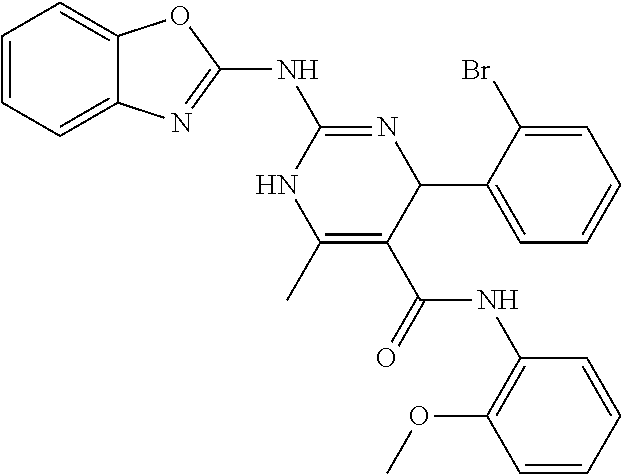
C1=CC=C2C(=C1)N=C(NC1=NC(C3=CC=CC=C3Br)C(C(NC3=C(OC)C=CC=C3)=O)=C(C)N1)O2
